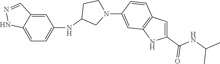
CC(NC(C1=CC2=C(N1)C=C(N1CCC(NC3=CC=C4NN=CC4=C3)C1)C=C2)=O)C
